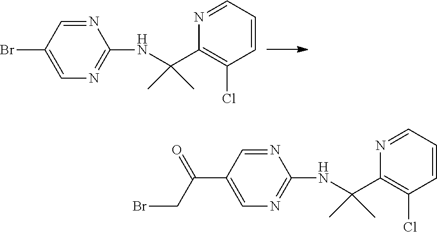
C1=C(Br)C=NC(NC(C2=C(Cl)C=CC=N2)(C)C)=N1.C1=C(C(CBr)=O)C=NC(NC(C2=C(Cl)C=CC=N2)(C)C)=N1
